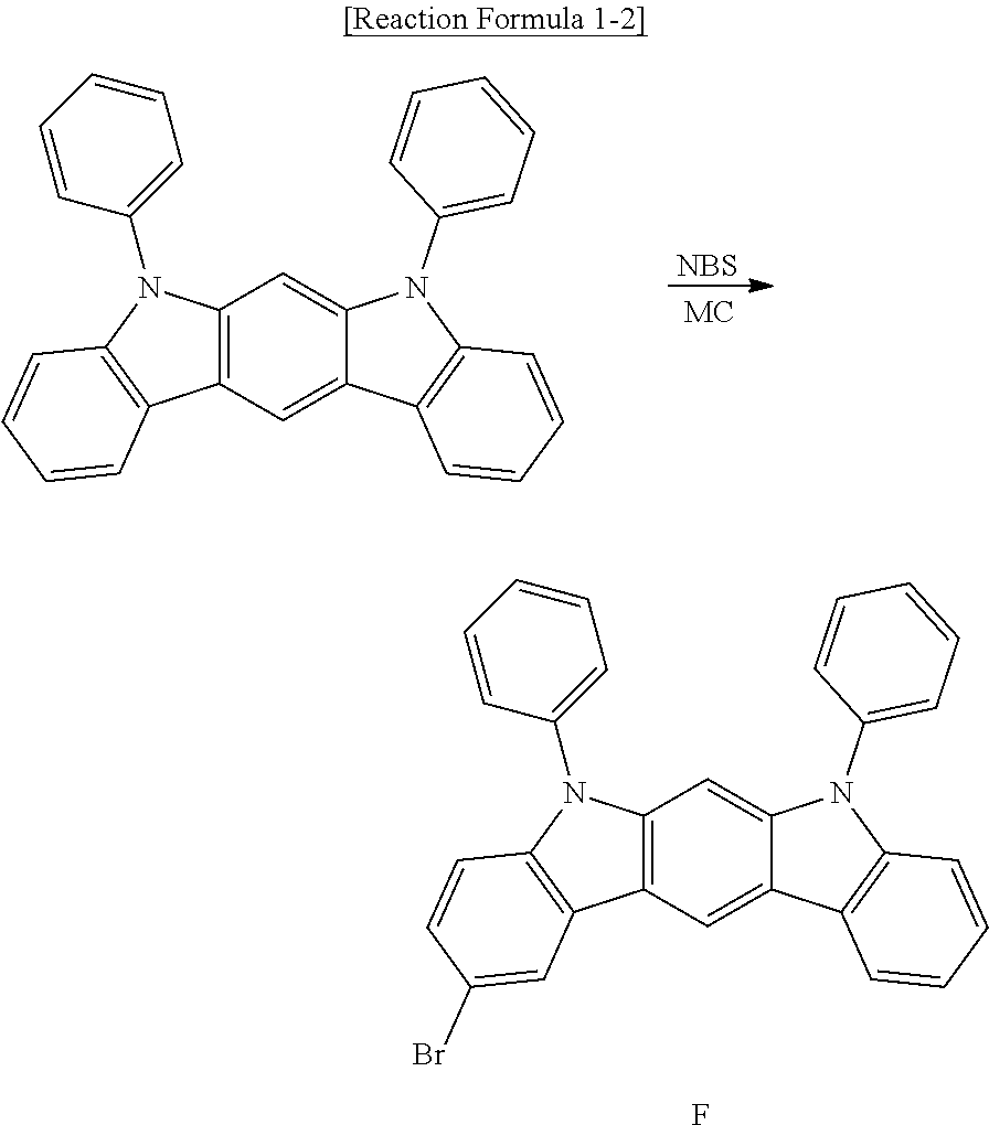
[NBS].C12=C(C=C3C(=C1)N(C1=CC=CC=C1)C1=C3C=CC=C1)C1=C(N2C2=CC=CC=C2)C=CC=C1.C12=C(C=C3C(=C1)N(C1=CC=CC=C1)C1=C3C=CC=C1)C1=C(N2C2=CC=CC=C2)C=CC(Br)=C1.F
